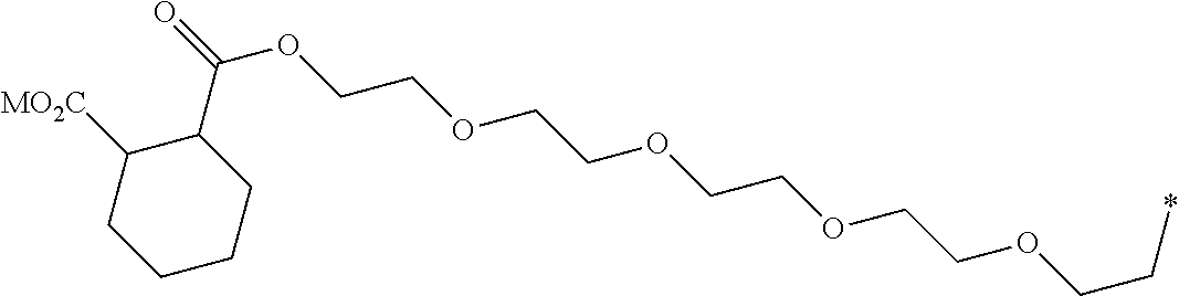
O=C(OCCOCCOCCOCCOCC*)C1C([MO2C])CCCC1
